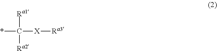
*C([Ra1])([Ra2])[X][Ra3]
